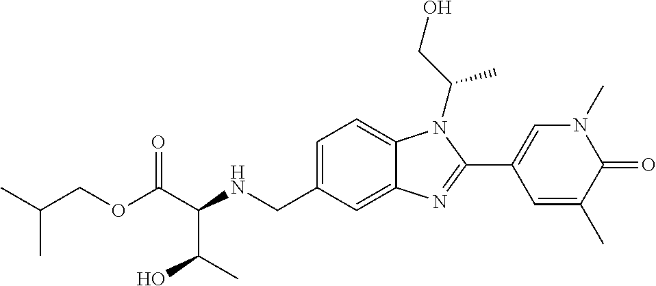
C(C(NCC1=CC=C2C(=C1)N=C(C1=CN(C)C(=O)C(C)=C1)N2C(CO)C)C(C)O)(=O)OCC(C)C
